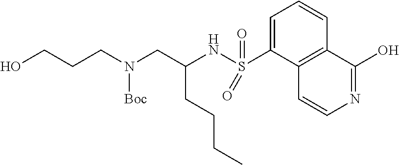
OCCCN(CC(NS(=O)(=O)C1=CC=CC2=C1C=CN=C2O)CCCC)[Boc]
